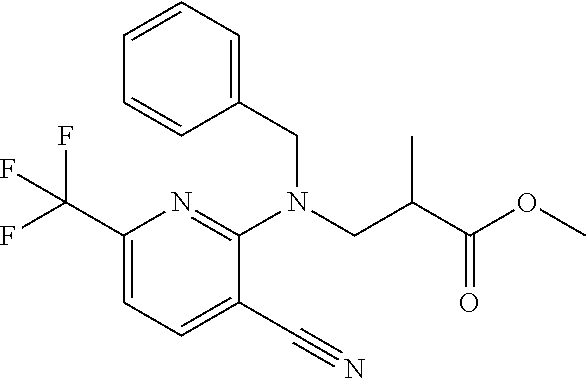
C1(C(F)(F)F)=CC=C(C#N)C(N(CC(C(OC)=O)C)CC2=CC=CC=C2)=N1
